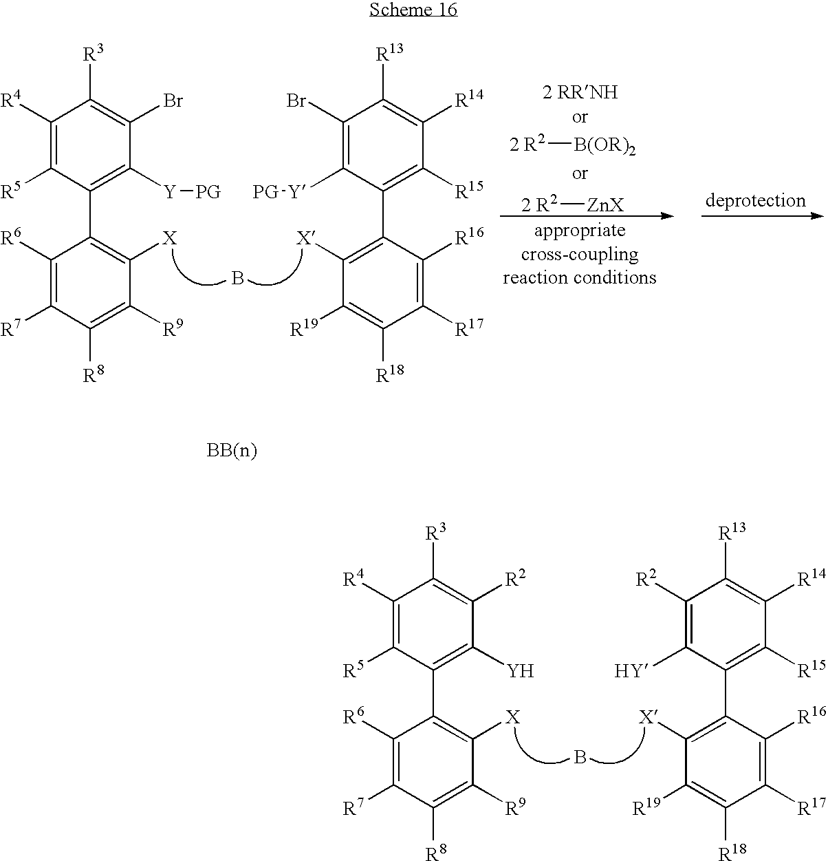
C1([R6])=C([R7])C([R8])=C([R9])C([X])=C1C1=C([Y])C([R2])=C([R3])C([R4])=C1[R5].B.C1([R16])=C([R17])C([R18])=C([R19])C([X])=C1C1=C([R15])C([R14])=C([R13])C([R2])=C1[HY].[2 R2][B(OR)2].[2 R2][ZnX].C1([R6])=C([R7])C([R8])=C([R9])C([X])=C1C1=C([Y][PG])C(Br)=C([R3])C([R4])=C1[R5].B.C1([R16])=C([R17])C([R18])=C([R19])C([X])=C1C1=C([R15])C([R14])=C([R13])C(Br)=C1[Y][PG]
